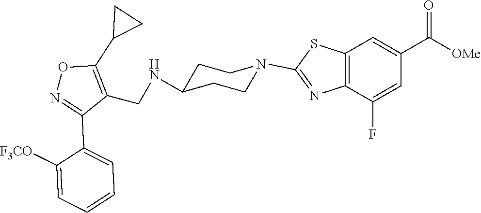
C1CC(NCC2=C(C3CC3)ON=C2C2=CC=CC=C2[F3CO])CCN1C1=NC2=C(C=C(C([OMe])=O)C=C2F)S1
